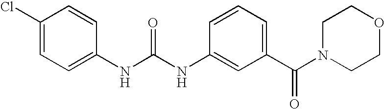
C1(Cl)=CC=C(NC(NC2=CC(C(N3CCOCC3)=O)=CC=C2)=O)C=C1
